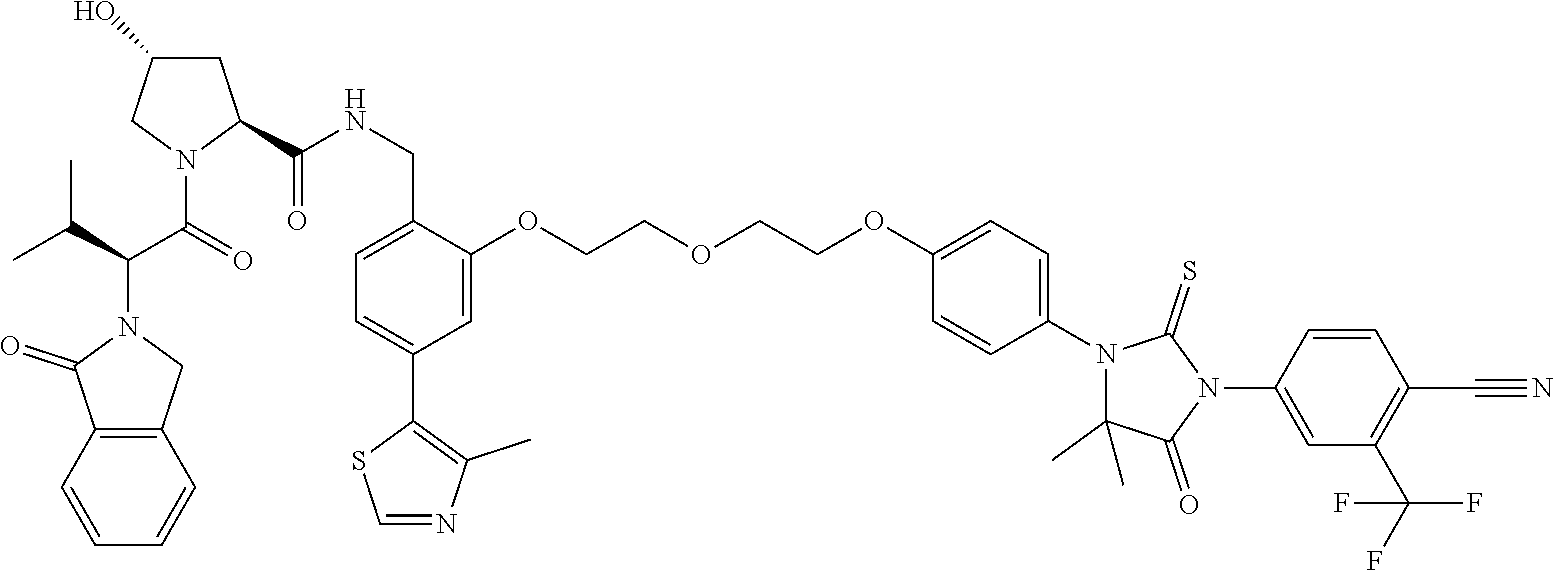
C1=CC2=C(C=C1)CN(C(C(N1C(C(=O)NCC3=CC=C(C4=C(C)N=CS4)C=C3OCCOCCOC3=CC=C(N4C(C)(C)C(=O)N(C5=CC(C(F)(F)F)=C(C#N)C=C5)C4=S)C=C3)CC(O)C1)=O)C(C)C)C2=O
